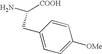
C([COOH])(N)CC1=CC=C([OMe])C=C1
